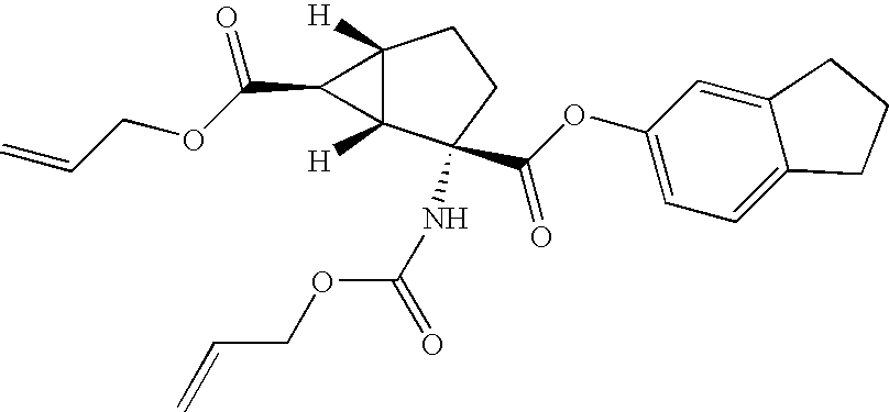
C12([H])C([H])(C(NC(OCC=C)=O)(C(OC3=CC=C4C(=C3)CCC4)=O)CC1)C2C(OCC=C)=O
